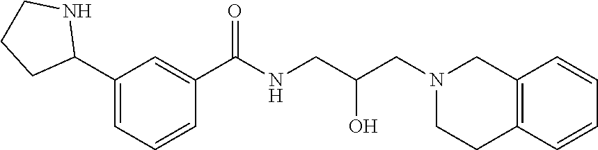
C1(C2NCCC2)=CC=CC(C(NCC(CN2CCC3=C(C2)C=CC=C3)O)=O)=C1
